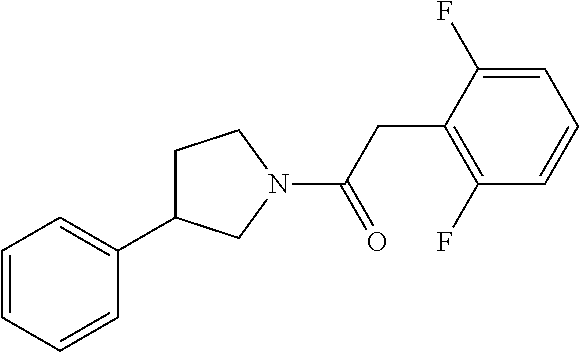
C1=CC=CC(C2CCN(C(CC3=C(F)C=CC=C3F)=O)C2)=C1
